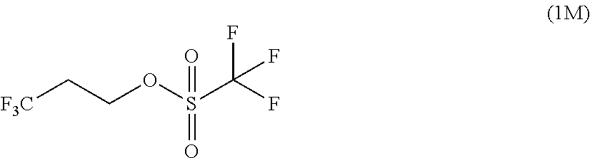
[F3C]CCOS(C(F)(F)F)(=O)=O
